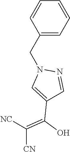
C1(CN2C=C(C(O)=C([NC])[CN])C=N2)=CC=CC=C1
